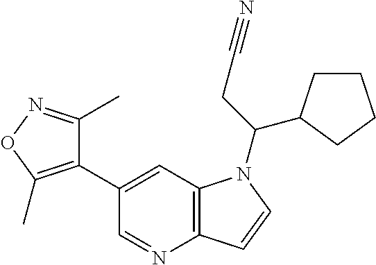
C12=C(C=C(C3=C(C)ON=C3C)C=N1)N(C(CC#N)C1CCCC1)C=C2
